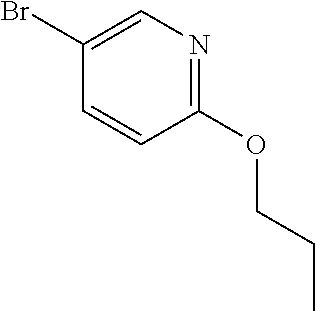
C1(OCCC)=NC=C(Br)C=C1
